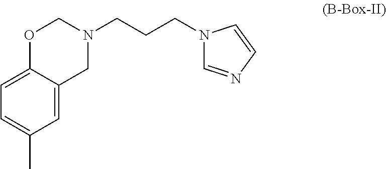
C1=C2C(=CC=C1C)OCN(CCCN1C=NC=C1)C2
